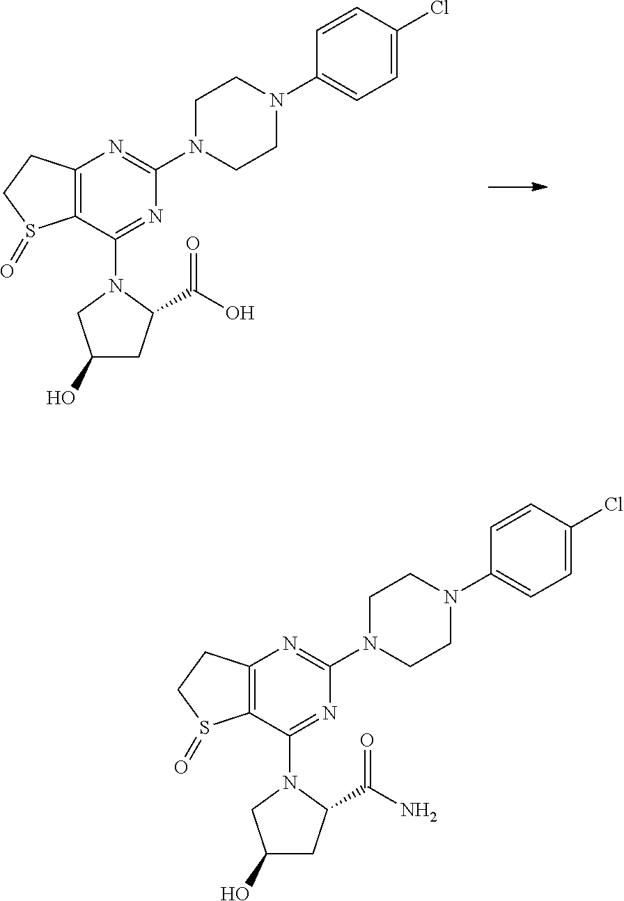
C12=C(C(N3C(C(O)=O)CC(O)C3)=NC(N3CCN(C4=CC=C(Cl)C=C4)CC3)=N1)S(=O)CC2.C12=C(C(N3C(C(N)=O)CC(O)C3)=NC(N3CCN(C4=CC=C(Cl)C=C4)CC3)=N1)S(=O)CC2
